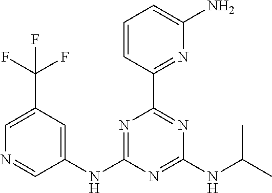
C1(NC2=NC(C3=NC(N)=CC=C3)=NC(NC(C)C)=N2)=CC(C(F)(F)F)=CN=C1
